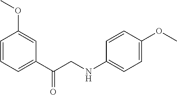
C1=CC=C(C(CNC2=CC=C(OC)C=C2)=O)C=C1OC
